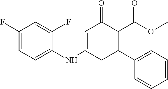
C1(F)=CC=C(NC2=CC(=O)C(C(OC)=O)C(C3=CC=CC=C3)C2)C(F)=C1
